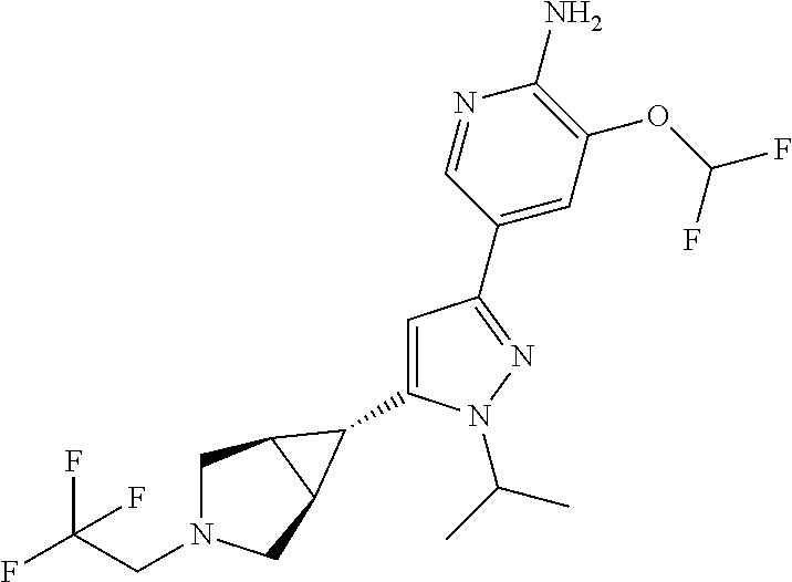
C1(C2C3CN(CC(F)(F)F)CC32)=CC(C2=CC(OC(F)F)=C(N)N=C2)=NN1C(C)C
